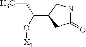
C1(=O)NCC(C(O[X1])CC)C1
